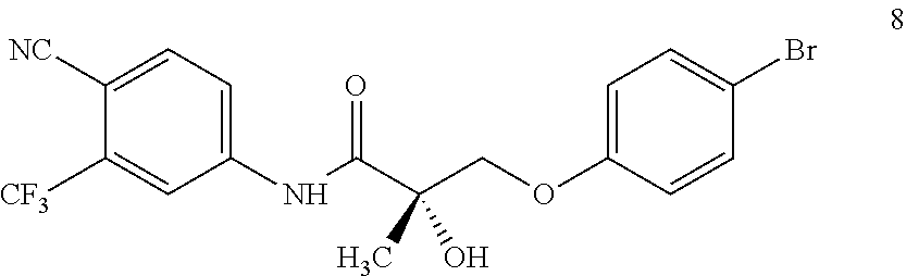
C1=C(OCC(C(NC2=CC=C([NC])C([CF3])=C2)=O)(O)C)C=CC(Br)=C1
